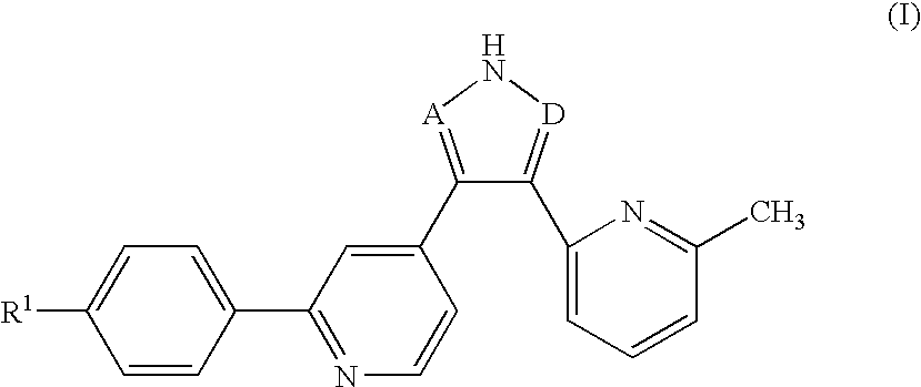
C1=CC(C2=NC=CC(C3=[A]N[D]=C3C3=CC=CC(C)=N3)=C2)=CC=C1[R1]
